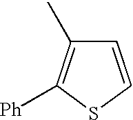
C1=CSC([Ph])=C1C
